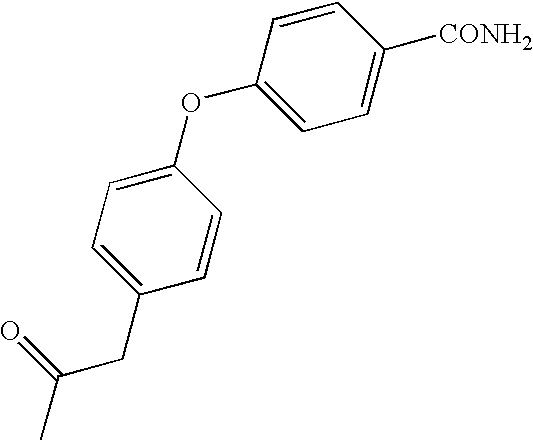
C1=CC(OC2=CC=C(CC(C)=O)C=C2)=CC=C1[CONH2]
